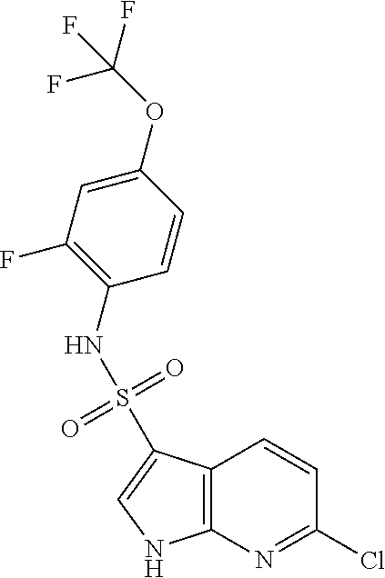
C12=C(N=C(Cl)C=C1)NC=C2S(=O)(=O)NC1=C(F)C=C(OC(F)(F)F)C=C1
